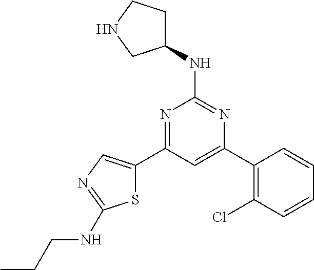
N1=C(C2=CN=C(NCCC)S2)C=C(C2=C(Cl)C=CC=C2)N=C1NC1CCNC1
